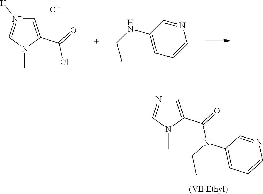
C1=C(C(=O)Cl)N(C)C=[N+]1[H].[Cl-].C1(NCC)=CC=CN=C1.C1=C(C(=O)N(CC)C2=CC=CN=C2)N(C)C=N1
